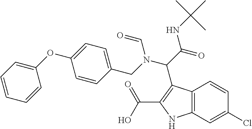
C12=C(C=C(Cl)C=C1)NC(C(O)=O)=C2C(C(=O)NC(C)(C)C)N(CC1=CC=C(OC2=CC=CC=C2)C=C1)C=O
